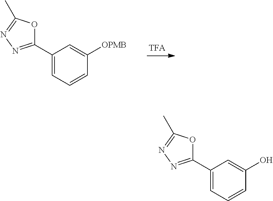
C1(C2=NN=C(C)O2)=CC=CC([OPMB])=C1.C1(C2=NN=C(C)O2)=CC=CC(O)=C1
